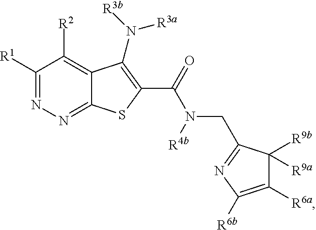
C1([R1])=NN=C2C(=C1[R2])C(N([R3b])[R3a])=C(C(=O)N(CC1=NC([R6b])=C([R6a])C1([R9a])[R9b])[R4b])S2
